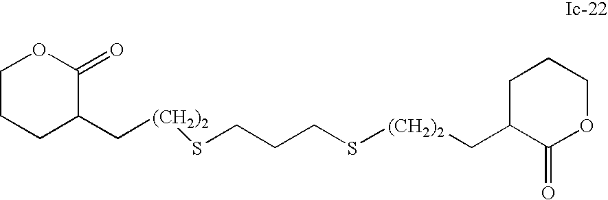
C([(CH2)2]SCCCS[(CH2)2]CC1C(=O)OCCC1)C1C(=O)OCCC1
